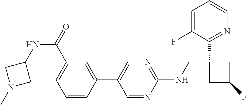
C1(NCC2(C3=NC=CC=C3F)CC(F)C2)=NC=C(C2=CC(C(=O)NC3CN(C)C3)=CC=C2)C=N1
